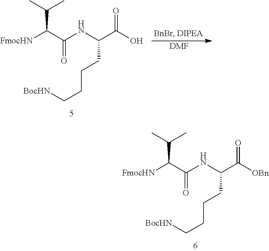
[BocHN]CCCCC(C(O)=O)NC(C([FmocHN])C(C)C)=O.[DMF].[BocHN]CCCCC(C([OBn])=O)NC(C([FmocHN])C(C)C)=O
